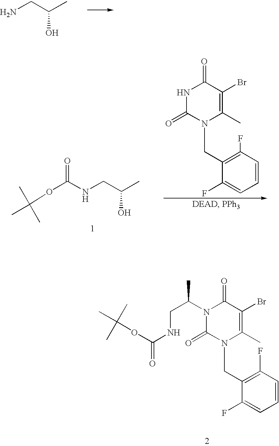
NCC(C)O.C1=CC(F)=C(CN2C(C)=C(Br)C(=O)NC2=O)C(F)=C1.N(CC(C)O)C(=O)OC(C)(C)C.C1=CC(F)=C(CN2C(C)=C(Br)C(=O)N(C(CNC(=O)OC(C)(C)C)C)C2=O)C(F)=C1
